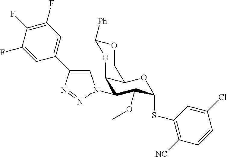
C1(N2C=C(C3=CC(F)=C(F)C(F)=C3)N=N2)C(OC)C(SC2=C([NC])C=CC(Cl)=C2)OC2C1OC([Ph])OC2
